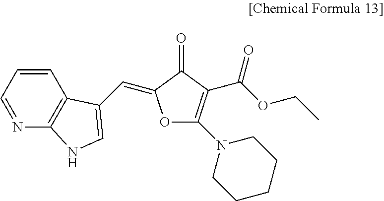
C1=CC=NC2=C1C(C=C1OC(N3CCCCC3)=C(C(OCC)=O)C1=O)=CN2
